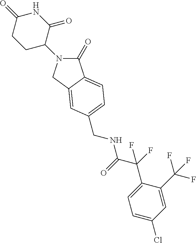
C1(=O)N(C2C(=O)NC(=O)CC2)CC2=CC(CNC(=O)C(C3=CC=C(Cl)C=C3C(F)(F)F)(F)F)=CC=C12
